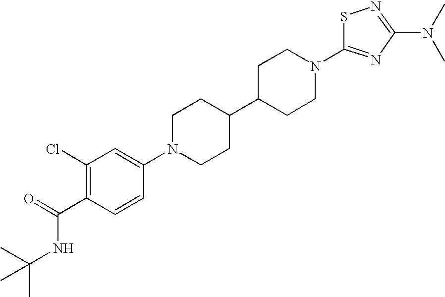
C1N(C2=CC(Cl)=C(C(NC(C)(C)C)=O)C=C2)CCC(C2CCN(C3=NC(N(C)C)=NS3)CC2)C1
